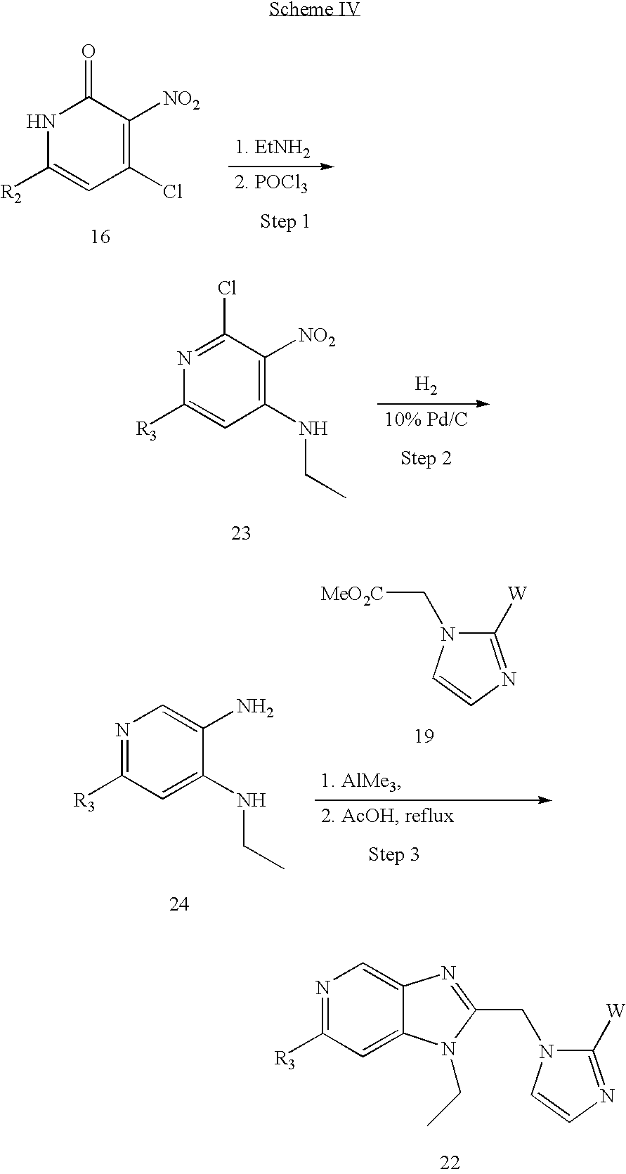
N1=C([R3])C=C2C(=C1)N=C(CN1C([W])=NC=C1)N2CC.N1C([R2])=CC(Cl)=C([NO2])C1=O.[1. EtNH2].N1=C(Cl)C([NO2])=C(NCC)C=C1[R3].[H2].C1([W])=NC=CN1C[MeO2C].[1. AlMe3].N1=C([R3])C=C(NCC)C(N)=C1
